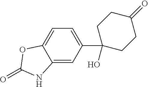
C12=CC(C3(O)CCC(=O)CC3)=CC=C1OC(=O)N2
